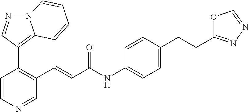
C1=CN=CC(C=CC(=O)NC2=CC=C(CCC3=NN=CO3)C=C2)=C1C1=C2N(N=C1)C=CC=C2
